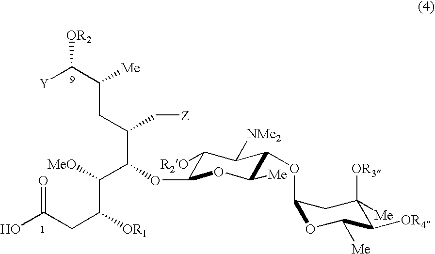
[Y]C(C(CC(C(C(C(CC(O)=O)[OR1])[MeO])OC1C([R2O])C([NMe2])C(OC2OC([Me])C([OR4])C([OR3])([Me])C2)C([Me])O1)C[Z])[Me])[OR2]
